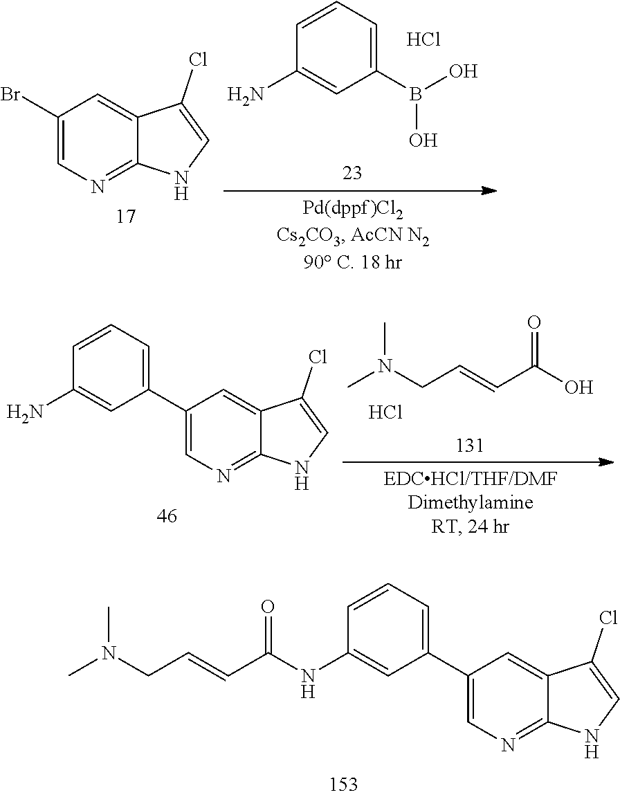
CN(CC=CC(NC1=CC(C2=CN=C3C(=C2)C(Cl)=CN3)=CC=C1)=O)C.C1(Br)=CN=C2C(=C1)C(Cl)=CN2.NC1=CC(B(O)O)=CC=C1.Cl.CN(CC=CC(O)=O)C.Cl.C1(N)=CC(C2=CN=C3C(=C2)C(Cl)=CN3)=CC=C1
